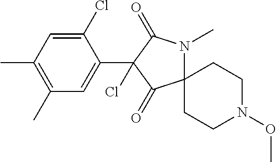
C1(Cl)=CC(C)=C(C)C=C1C1(Cl)C(=O)C2(N(C)C1=O)CCN(OC)CC2
